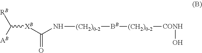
[XB](C([AB])[RB])C(N[(CH2)0-2][BB][(CH2)0-2][CONH]O)=O
